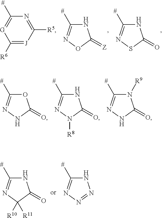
N1=C([R5])[J]=C([R6])[G]=C1[#].N1C([#])=NOC1=[Z].N1C([#])=NSC1=O.O1C([#])=NNC1=O.N1C([#])=NN([R8])C1=O.N1([R9])C([#])=NNC1=O.N1C([#])=NC([R10])([R11])C1=O.N1C([#])=NN=N1
